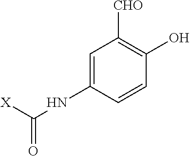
C1=C(NC([X])=O)C=CC(O)=C1[CHO]
